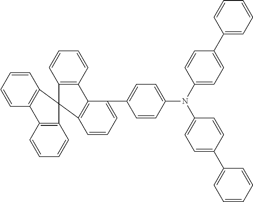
C1=CC=CC2=C1C1(C3=C2C=CC=C3)C2=C(C=CC=C2)C2=C1C=CC=C2C1=CC=C(N(C2=CC=C(C3=CC=CC=C3)C=C2)C2=CC=C(C3=CC=CC=C3)C=C2)C=C1
